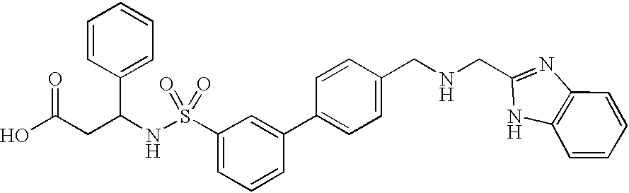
OC(CC(NS(C1=CC=CC(C2=CC=C(CNCC3=NC4=C(N3)C=CC=C4)C=C2)=C1)(=O)=O)C1=CC=CC=C1)=O
